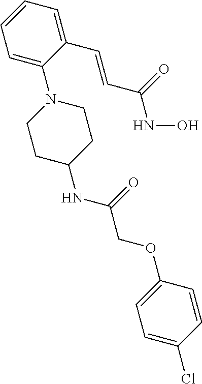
C1=C(N2CCC(NC(COC3=CC=C(Cl)C=C3)=O)CC2)C(C=CC(NO)=O)=CC=C1
